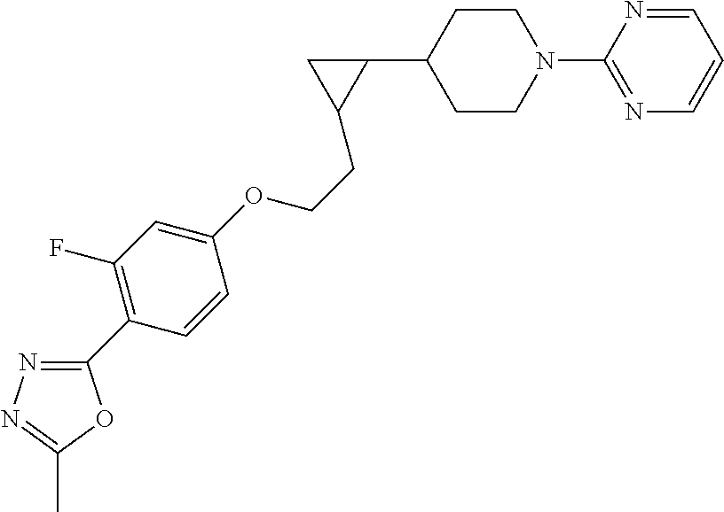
C1CN(C2=NC=CC=N2)CCC1C1CC1CCOC1=CC(F)=C(C2=NN=C(C)O2)C=C1
